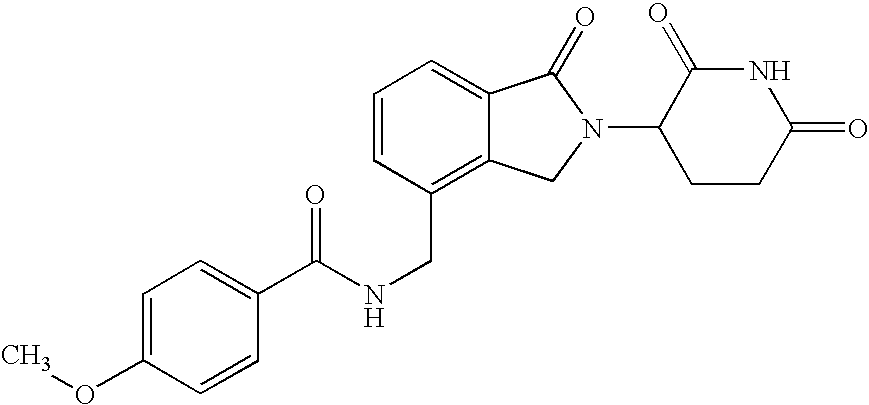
C1(C(NCC2=C3C(=CC=C2)C(=O)N(C2CCC(=O)NC2=O)C3)=O)=CC=C(OC)C=C1
